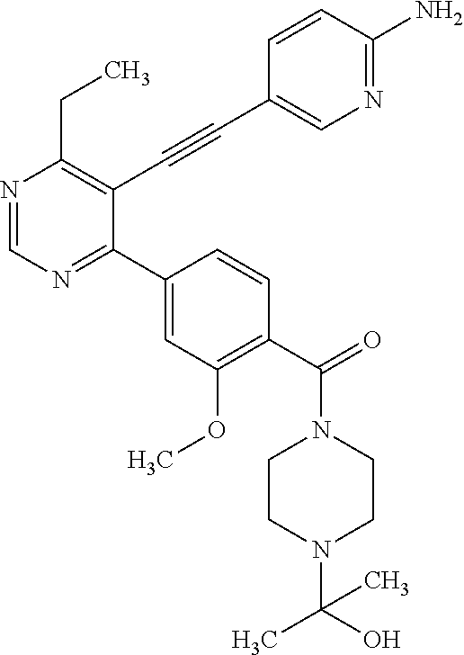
N1=CN=C(C2=CC(OC)=C(C(=O)N3CCN(C(O)(C)C)CC3)C=C2)C(C#CC2=CN=C(N)C=C2)=C1CC
